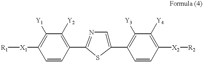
[R1][X1]C1=C([Y1])C([Y2])=C(C2=NC=C(C3=C([Y3])C([Y4])=C([X2][R2])C=C3)S2)C=C1
